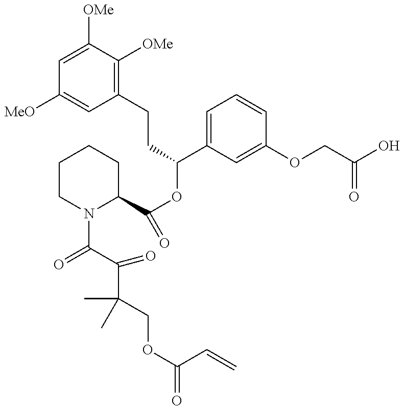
C1=C([OMe])C([OMe])=C(CCC(C2=CC=CC(OCC(=O)O)=C2)OC(C2CCCCN2C(=O)C(=O)C(C)(COC(C=C)=O)C)=O)C=C1[MeO]
